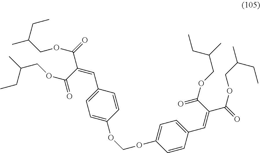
C1=C(OCOC2=CC=C(C=C(C(=O)OCC(C)CC)C(OCC(C)CC)=O)C=C2)C=CC(C=C(C(=O)OCC(C)CC)C(=O)OCC(C)CC)=C1
